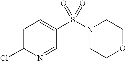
C1=C(Cl)N=CC(S(N2CCOCC2)(=O)=O)=C1
